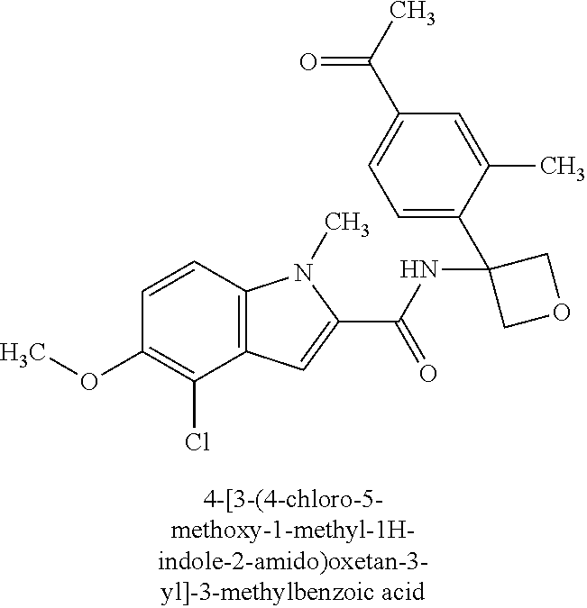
C1(OC)=C(Cl)C2=C(C=C1)N(C)C(C(NC1(C3=CC=C(C(=O)C)C=C3C)COC1)=O)=C2
